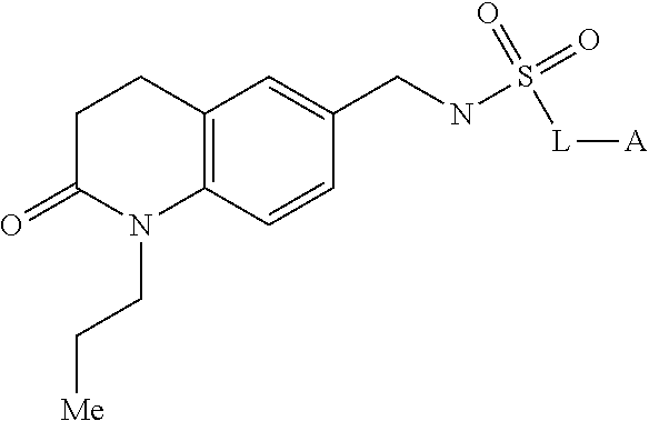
C1C(=O)N(CC[Me])C2=C(C1)C=C(CNS(=O)(=O)[L][A])C=C2
